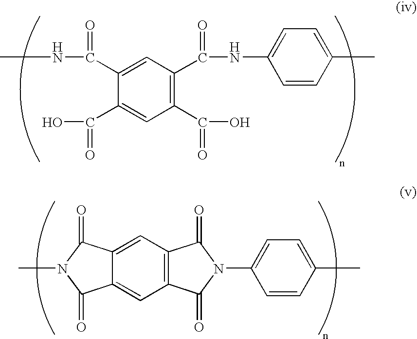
C1(C(O)=O)=CC(C(O)=O)=C(C(NC2=CC=C(C)C=C2)=O)C=C1C(NC)=O.C12=C(C=C3C(=C1)C(=O)N(C)C3=O)C(=O)N(C1=CC=C(C)C=C1)C2=O
